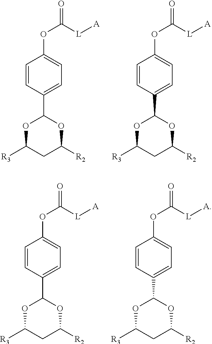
O1C([R3])CC([R2])OC1C1=CC=C(OC(=O)[L][A])C=C1.O1C([R3])CC([R2])OC1C1=CC=C(OC(=O)[L][A])C=C1.O1C([R3])CC([R2])OC1C1=CC=C(OC(=O)[L][A])C=C1.O1C([R3])CC([R2])OC1C1=CC=C(OC(=O)[L][A])C=C1
